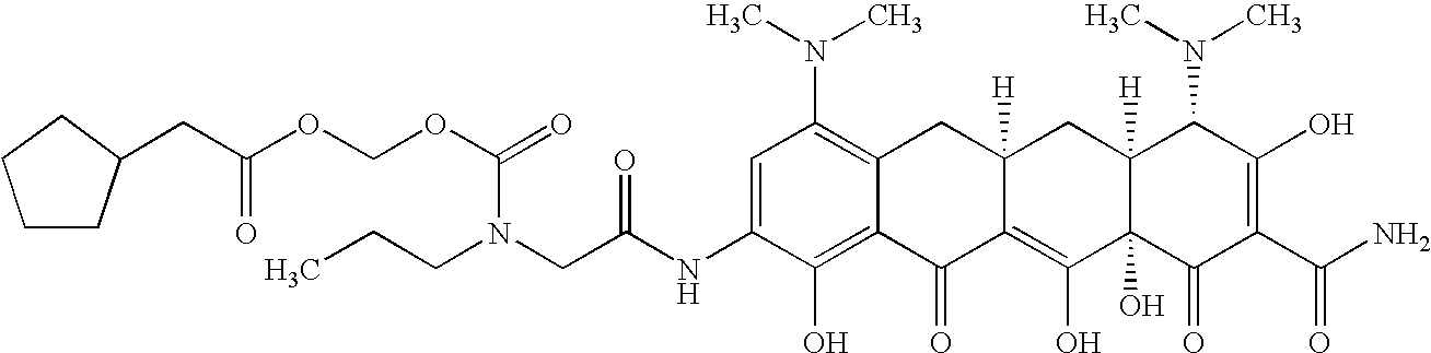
C(N(CC(NC1=CC(N(C)C)=C2C(=C1O)C(=O)C1=C(O)C3(O)C([H])(CC1([H])C2)C(N(C)C)C(O)=C(C(N)=O)C3=O)=O)CCC)(OCOC(CC1CCCC1)=O)=O
